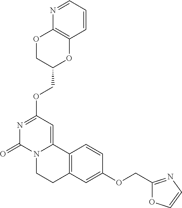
C(OC1=NC(=O)N2C(=C1)C1=C(CC2)C=C(OCC2=NC=CO2)C=C1)C1OC2=C(OC1)N=CC=C2
